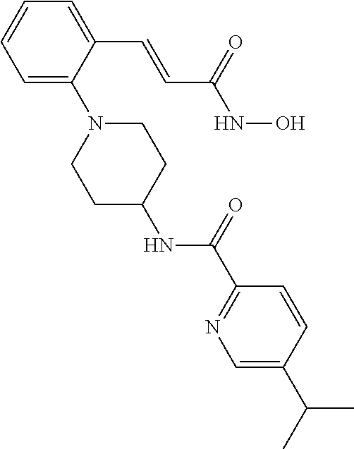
C1=C(N2CCC(NC(C3=NC=C(C(C)C)C=C3)=O)CC2)C(C=CC(NO)=O)=CC=C1
